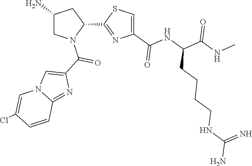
C1(N)CN(C(C2=CN3C(=N2)C=CC(Cl)=C3)=O)C(C2=NC(C(NC(C(NC)=O)CCCCNC(N)=N)=O)=CS2)C1
